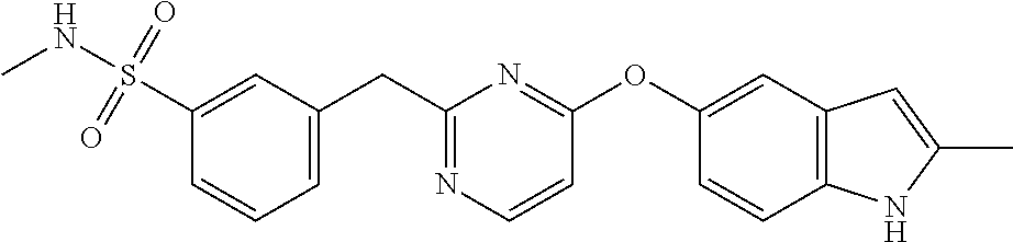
S(C1=CC(CC2=NC=CC(OC3=CC4=C(C=C3)NC(C)=C4)=N2)=CC=C1)(NC)(=O)=O
